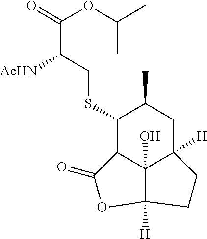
C1(SCC(C(=O)OC(C)C)[AcHN])C2C3(O)C([H])(CC1C)CCC3([H])OC2=O
